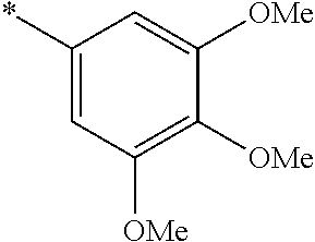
C1(*)=CC([OMe])=C([OMe])C([OMe])=C1
